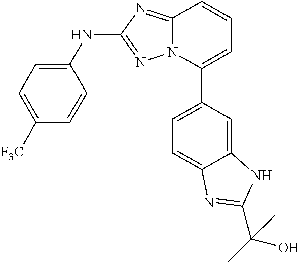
N12C(=NC(NC3=CC=C([F3C])C=C3)=N1)C=CC=C2C1=CC=C2C(=C1)NC(C(O)(C)C)=N2
